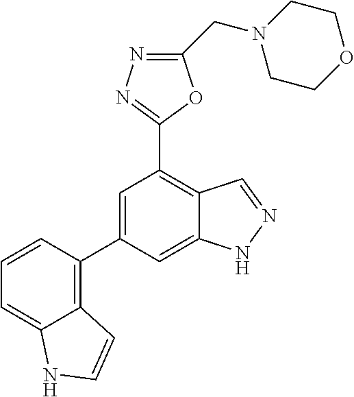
C12=C(C3=CC(C4=NN=C(CN5CCOCC5)O4)=C4C(=C3)NN=C4)C=CC=C1NC=C2
